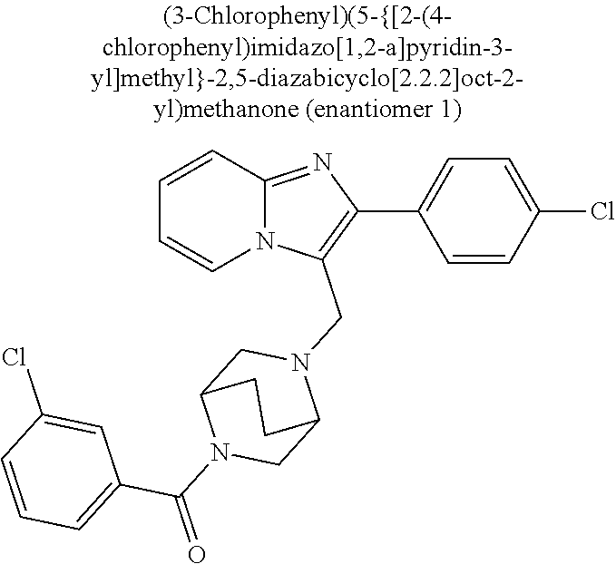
N12C(=NC(C3=CC=C(Cl)C=C3)=C1CN1CC3N(C(=O)C4=CC=CC(Cl)=C4)CC1CC3)C=CC=C2
